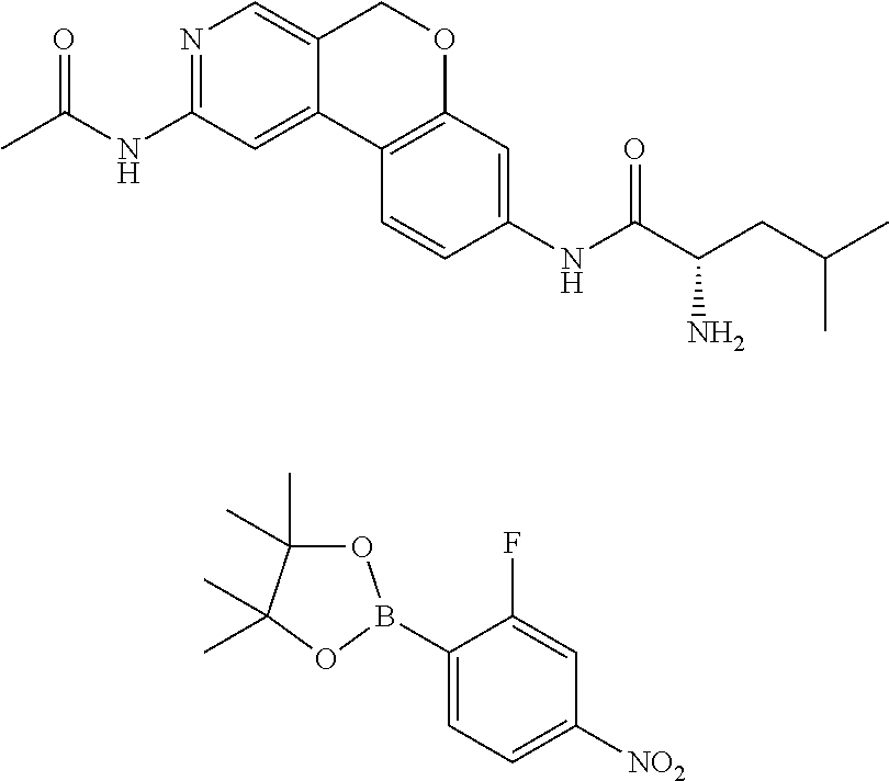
N1=C(NC(C)=O)C=C2C(=C1)COC1=C2C=CC(NC(C(CC(C)C)N)=O)=C1.O1C(C)(C)C(C)(C)OB1C1=CC=C([NO2])C=C1F
